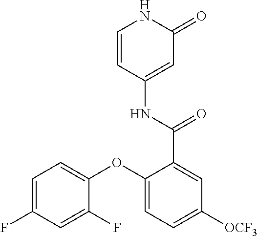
C1=CC(NC(=O)C2=CC([OCF3])=CC=C2OC2=CC=C(F)C=C2F)=CC(=O)N1
